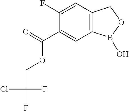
C1(C(=O)OCC(F)(Cl)F)=CC2=C(C=C1F)COB2O
